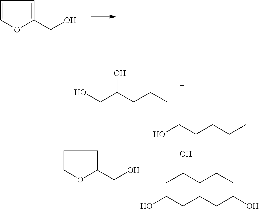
OCCCCC.CC(CCC)O.OCCCCCO.C1COC(CO)C1.C1=COC(CO)=C1.OCC(CCC)O
